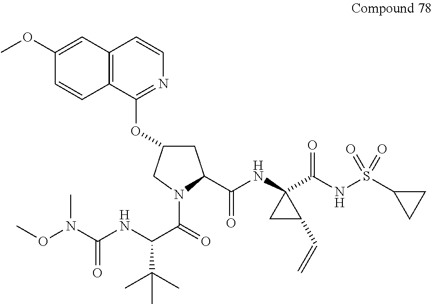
C1C(OC2=NC=CC3=C2C=CC(OC)=C3)CN(C(=O)C(NC(=O)N(OC)C)C(C)(C)C)C1C(NC1(C(NS(C2CC2)(=O)=O)=O)CC1C=C)=O
